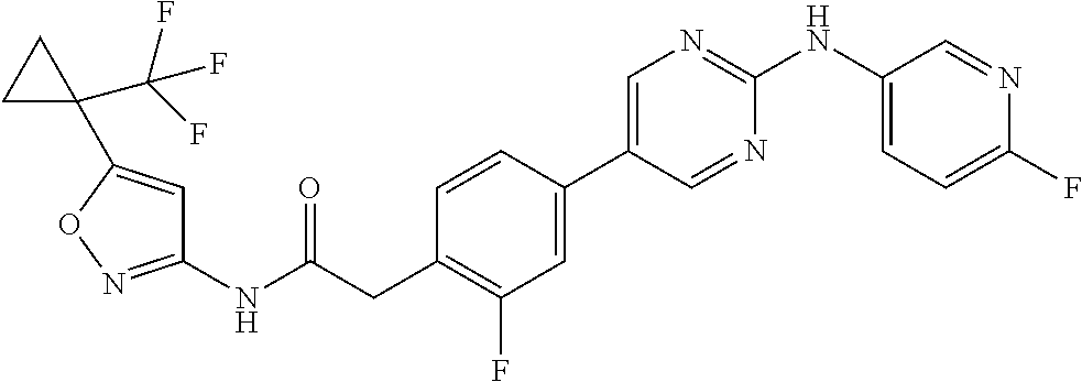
C1(NC(=O)CC2=C(F)C=C(C3=CN=C(NC4=CC=C(F)N=C4)N=C3)C=C2)=NOC(C2(C(F)(F)F)CC2)=C1
